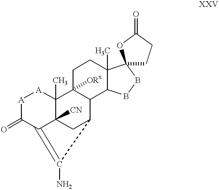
[A]1[A]C2(C)C3([ORx])C(C4C(C)(CC3)C3(BB4)CCC(=O)O3)C3CC2([CN])C(=C3N)C1=O
